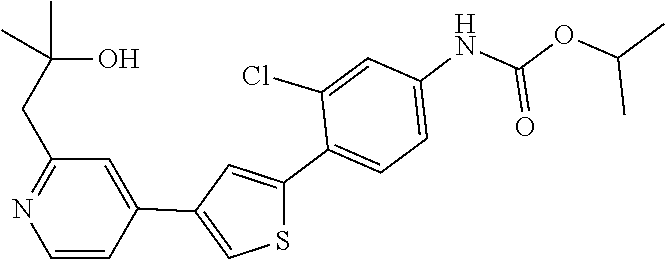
N1=C(CC(C)(C)O)C=C(C2=CSC(C3=CC=C(NC(=O)OC(C)C)C=C3Cl)=C2)C=C1
